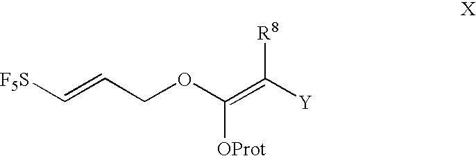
[F5S]C=CCOC(=C([R8])[Y])[OProt]
